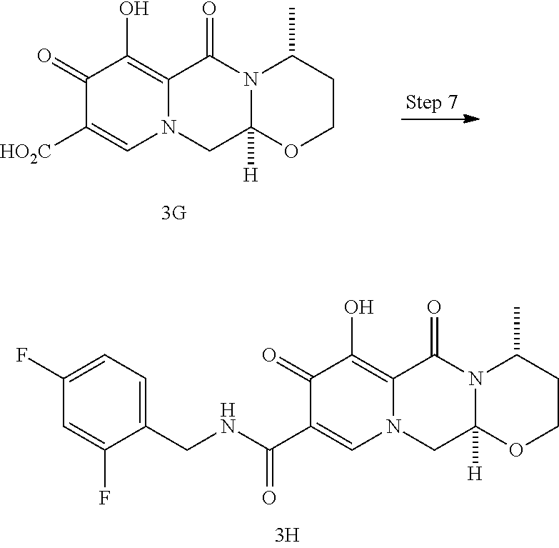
C1(=O)C([HO2C])=CN2C(=C1O)C(=O)N1C([H])(C2)OCCC1C.C1(=O)C(C(NCC2=CC=C(F)C=C2F)=O)=CN2C(=C1O)C(=O)N1C([H])(C2)OCCC1C
